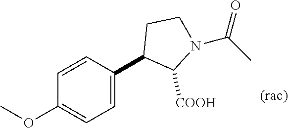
C1=CC(C2C([COOH])N(C(C)=O)CC2)=CC=C1OC
